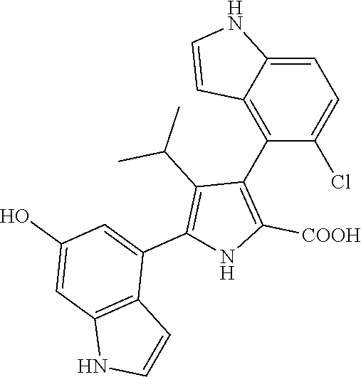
C1=C2C(=C(C3=C([COOH])NC(C4=CC(O)=CC5=C4C=CN5)=C3C(C)C)C(Cl)=C1)C=CN2
